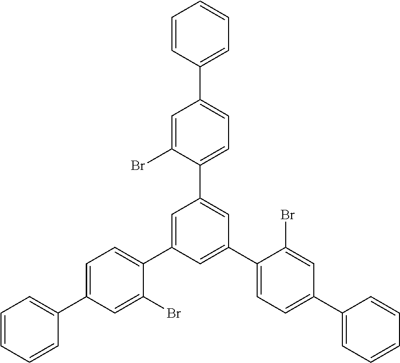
C1=CC(C2=CC=C(C3=CC(C4=CC=C(C5=CC=CC=C5)C=C4Br)=CC(C4=CC=C(C5=CC=CC=C5)C=C4Br)=C3)C(Br)=C2)=CC=C1
